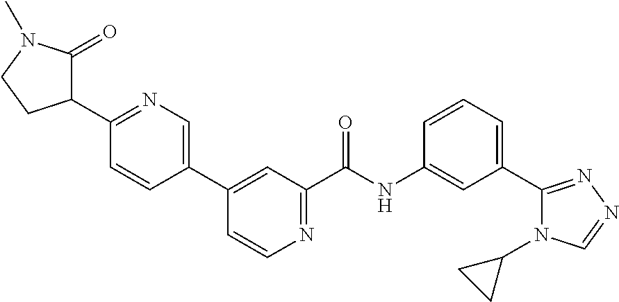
C1(C2=CN=C(C3CCN(C)C3=O)C=C2)=CC(C(NC2=CC(C3=NN=CN3C3CC3)=CC=C2)=O)=NC=C1
